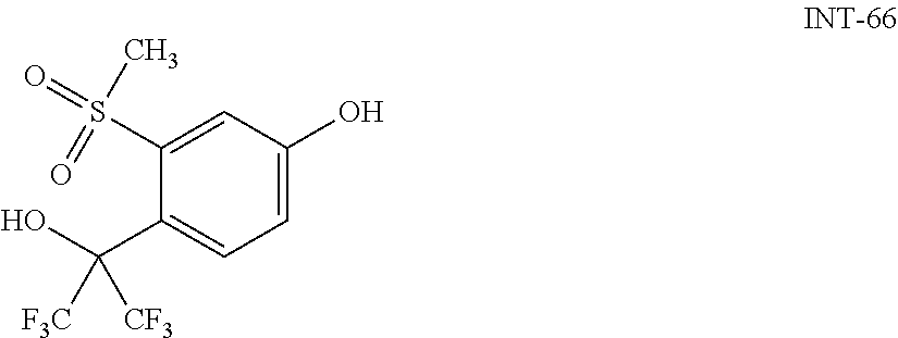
C1=C(O)C=C(S(C)(=O)=O)C(C(O)([F3C])[CF3])=C1
